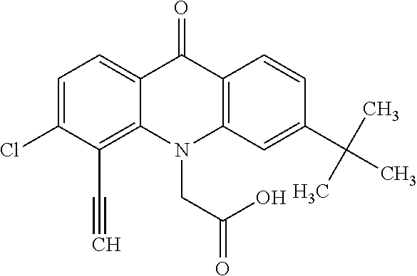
C12=CC=C(Cl)C(C#C)=C1N(CC(O)=O)C1=C(C2=O)C=CC(C(C)(C)C)=C1
